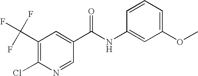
C1(C(F)(F)F)=C(Cl)N=CC(C(NC2=CC(OC)=CC=C2)=O)=C1
